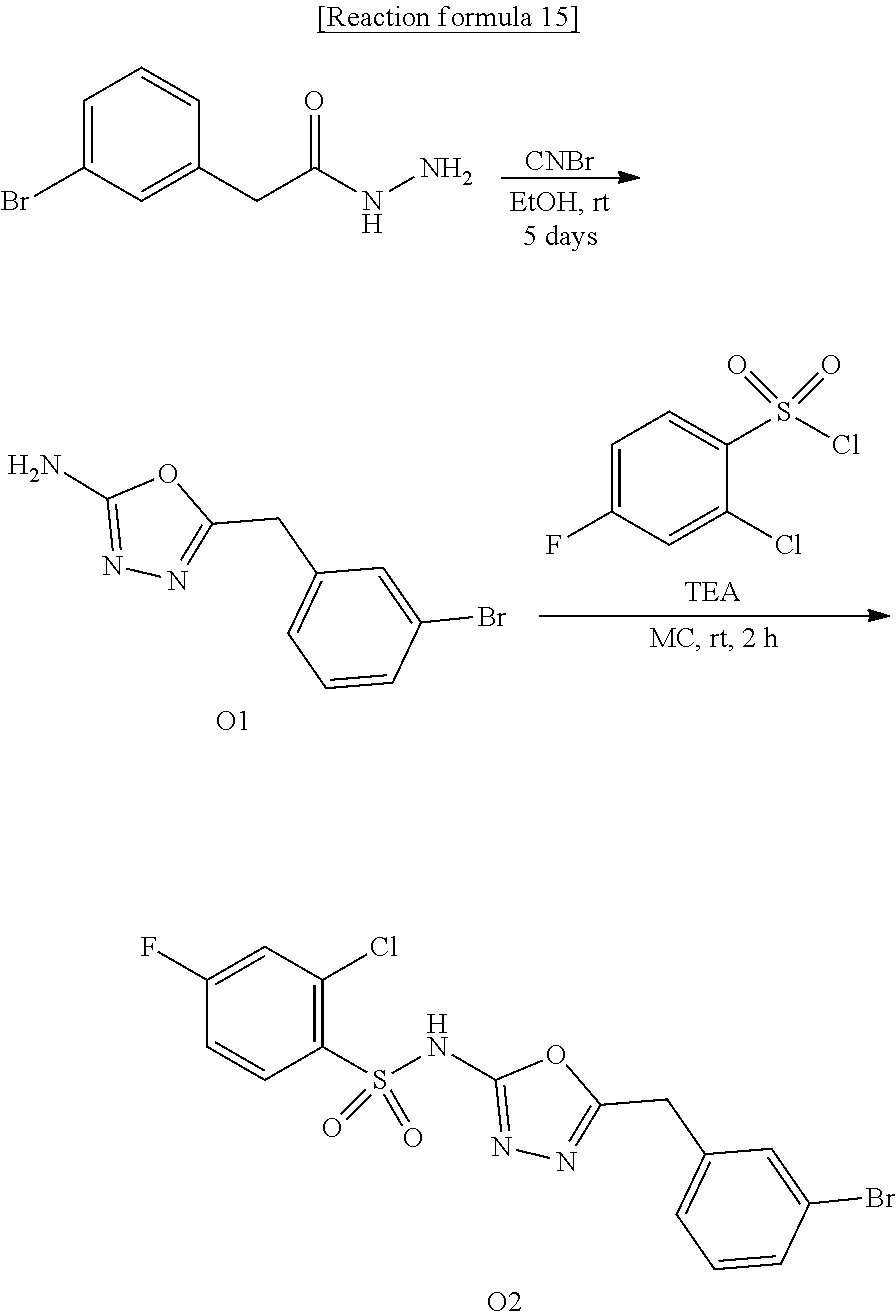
[CNBr].C1=C(Br)C=C(CC(NN)=O)C=C1.C1=C(F)C=C(Cl)C(S(Cl)(=O)=O)=C1.C1(N)=NN=C(CC2=CC=CC(Br)=C2)O1.[O1].C1(NS(C2=C(Cl)C=C(F)C=C2)(=O)=O)=NN=C(CC2=CC=CC(Br)=C2)O1.[O2]
